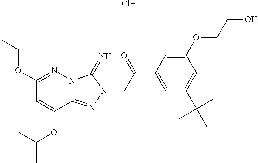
C1(OCC)=NN2C(=NN(CC(C3=CC(C(C)(C)C)=CC(OCCO)=C3)=O)C2=N)C(OC(C)C)=C1.Cl
